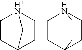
C1CC2CC[H+N]1C2.C1CC2CC[H+N]1CC2
